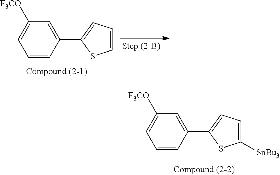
C1=C(C2=CC=CS2)C=CC=C1[F3CO].C1=C(C2=CC=C([SnBu3])S2)C=CC=C1[F3CO]
